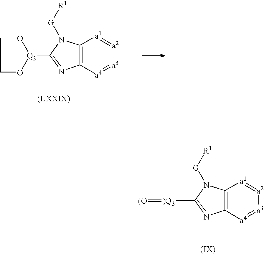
C12=C([a4]=[a3][a2]=[a1]1)N=C([)Q3]=[(O])N2[G][R1].C12=C([a4]=[a3][a2]=[a1]1)N=C([Q3]1OCCO1)N2[G][R1]
